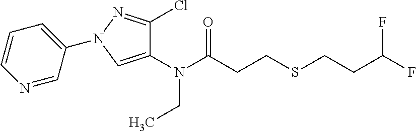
N(C(CCSCCC(F)F)=O)(CC)C1=CN(C2=CC=CN=C2)N=C1Cl
